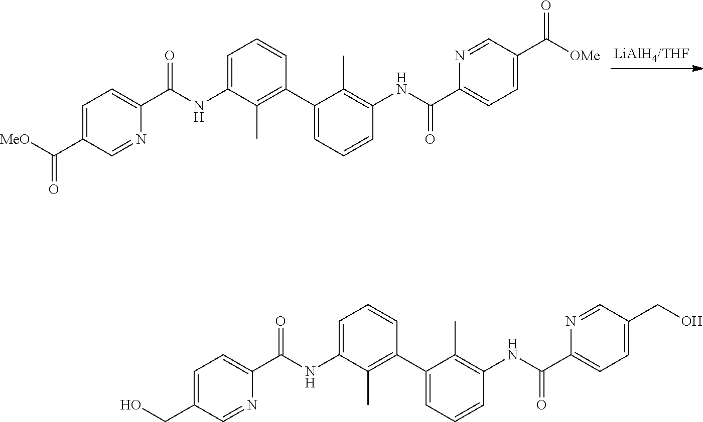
N1=CC(C([OMe])=O)=CC=C1C(NC1=C(C)C(C2=C(C)C(NC(C3=CC=C(C(=O)[MeO])C=N3)=O)=CC=C2)=CC=C1)=O.N1=CC(CO)=CC=C1C(NC1=C(C)C(C2=C(C)C(NC(C3=CC=C(CO)C=N3)=O)=CC=C2)=CC=C1)=O
